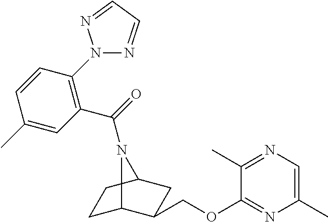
C1C2C(COC3=NC(C)=CN=C3C)CC(C1)N2C(=O)C1=C(N2N=CC=N2)C=CC(C)=C1
